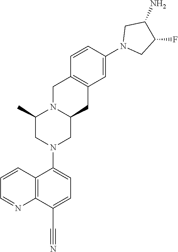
C(#N)C1=CC=C(N2CC3N(CC4=C(C3)C=C(N3CC(F)C(N)C3)C=C4)C(C)C2)C2=C1N=CC=C2
